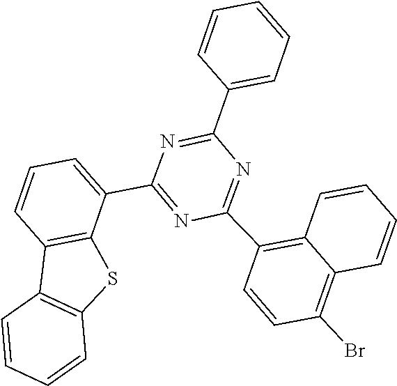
N1=C(C2=CC=CC3=C2SC2=C3C=CC=C2)N=C(C2=CC=CC=C2)N=C1C1=C2C=CC=CC2=C(Br)C=C1
